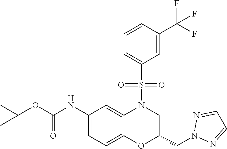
C1(NC(OC(C)(C)C)=O)=CC=C2C(=C1)N(S(C1=CC=CC(C(F)(F)F)=C1)(=O)=O)CC(CN1N=CC=N1)O2
